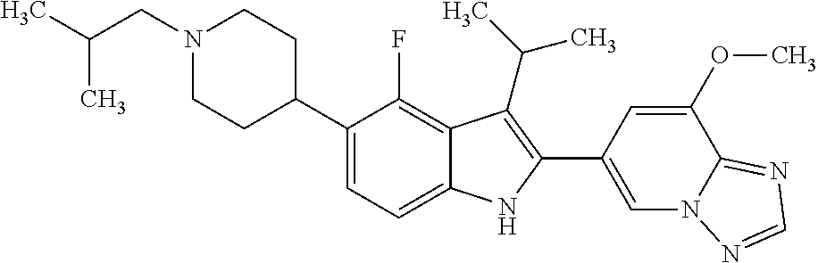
C(N1CCC(C2=CC=C3C(=C2F)C(C(C)C)=C(C2=CN4C(=NC=N4)C(OC)=C2)N3)CC1)C(C)C
